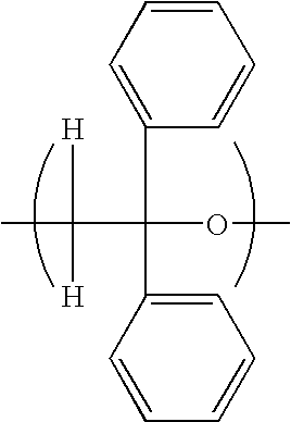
CC([H])([H])C(C1=CC=CC=C1)(C1=CC=CC=C1)OC
